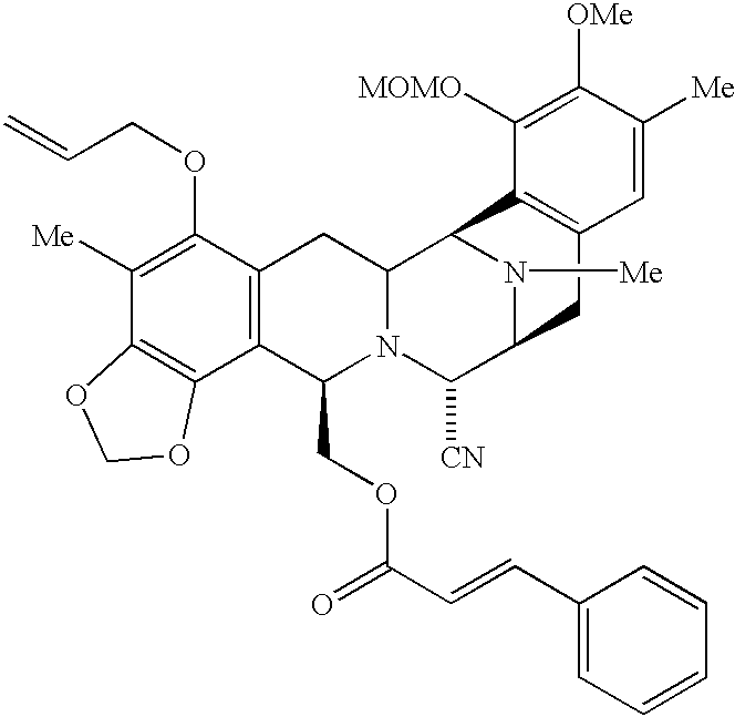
C1([Me])=C(OCC=C)C2=C(C3=C1OCO3)C(COC(=O)C=CC1=CC=CC=C1)N1C(C2)C2N([Me])C(C1[CN])CC1=C2C([MOMO])=C([OMe])C([Me])=C1
